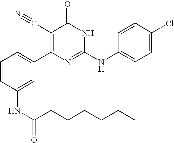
C1(NC(=O)CCCCCC)=CC(C2=C(C#N)C(=O)NC(NC3=CC=C(Cl)C=C3)=N2)=CC=C1
